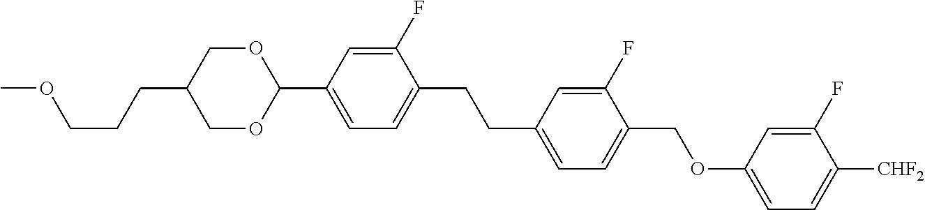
O(CCCC1COC(C2=CC=C(CCC3=CC=C(COC4=CC=C([CHF2])C(F)=C4)C(F)=C3)C(F)=C2)OC1)C
